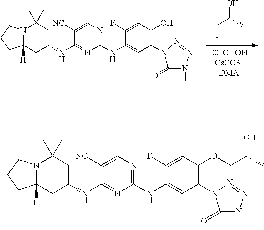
C12([H])N(CCC1)C(C)(C)CC(NC1=NC(NC3=CC(N4C(=O)N(C)N=N4)=C(O)C=C3F)=NC=C1[NC])C2.ICC(O)C.C12([H])N(CCC1)C(C)(C)CC(NC1=NC(NC3=CC(N4C(=O)N(C)N=N4)=C(OCC(C)O)C=C3F)=NC=C1[NC])C2
